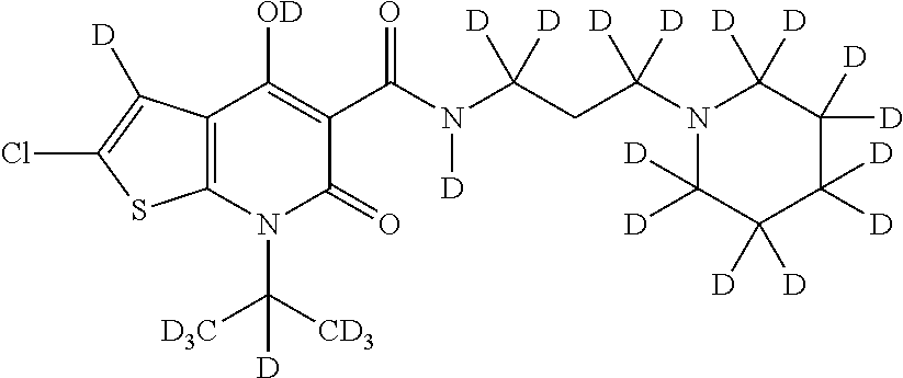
C12=C(N(C([CD3])([D3C])[D])C(=O)C(C(N(C(CC(N3C([D])([D])C([D])([D])C([D])([D])C([D])([D])C3([D])[D])([D])[D])([D])[D])[D])=O)=C1[OD])SC(Cl)=C2[D]
